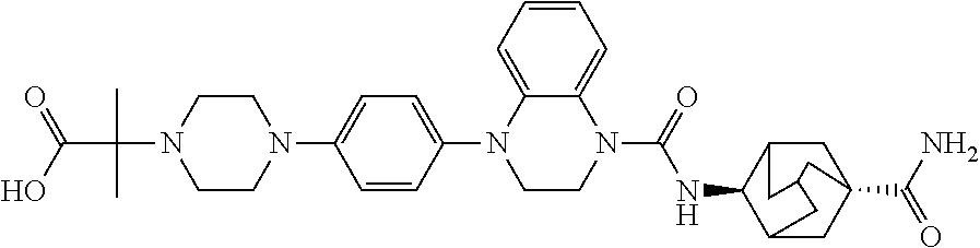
N1(C(C)(C)C(O)=O)CCN(C2=CC=C(N3CCN(C(NC4C5CC6(C(N)=O)CC4CC(C5)C6)=O)C4=CC=CC=C34)C=C2)CC1
